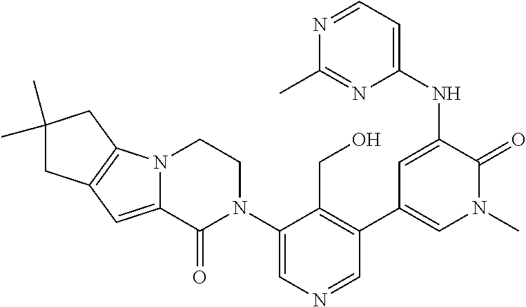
C1(N2CCN3C(=CC4=C3CC(C)(C)C4)C2=O)=CN=CC(C2=CN(C)C(=O)C(NC3=CC=NC(C)=N3)=C2)=C1CO
